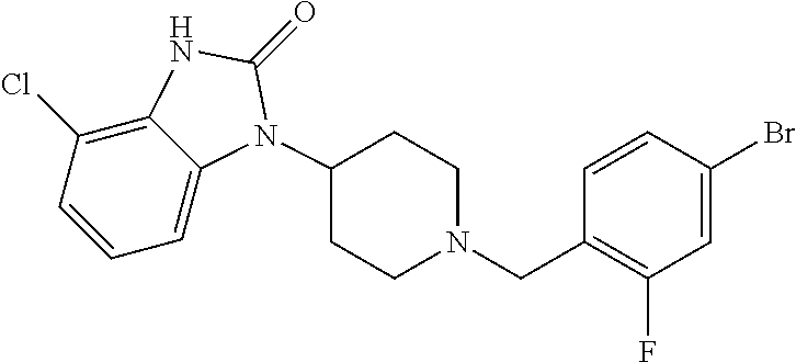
C1=CC=C2C(=C1Cl)NC(=O)N2C1CCN(CC2=C(F)C=C(Br)C=C2)CC1
